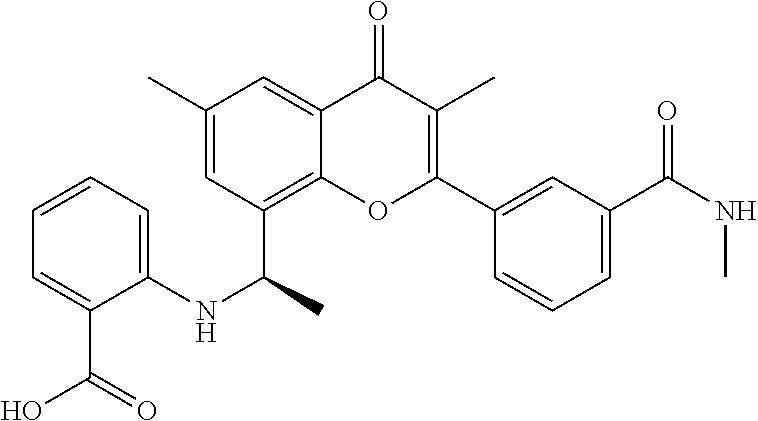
N(C)C(C1=CC=CC(C2=C(C)C(=O)C3=CC(C)=CC(C(NC4=CC=CC=C4C(O)=O)C)=C3O2)=C1)=O
